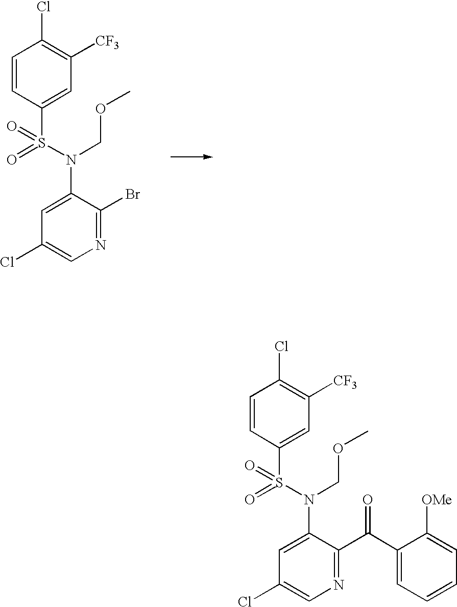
C1=CC(S(N(C2=CC(Cl)=CN=C2Br)COC)(=O)=O)=CC([CF3])=C1Cl.C1=CC(S(N(C2=CC(Cl)=CN=C2C(C2=CC=CC=C2[OMe])=O)COC)(=O)=O)=CC([CF3])=C1Cl
